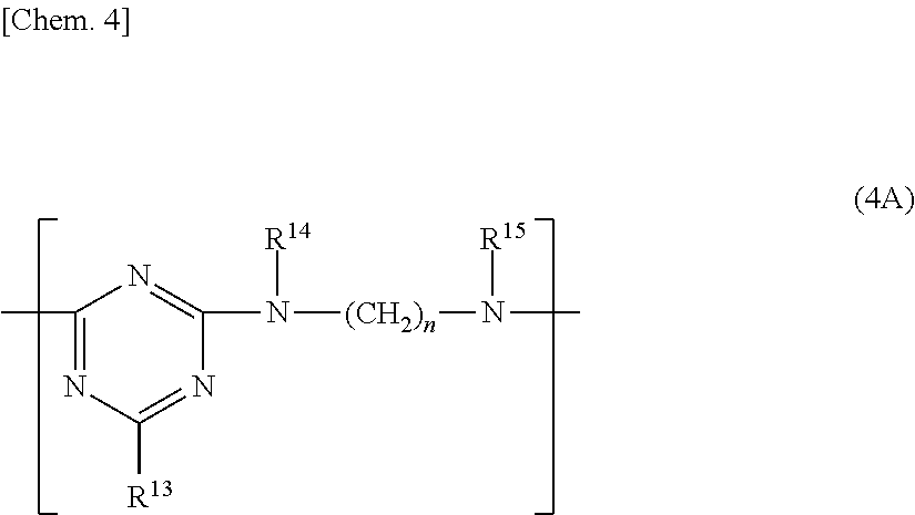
C1(C)=NC([R13])=NC(N([R14])[(CH2)n]N(C)[R15])=N1
